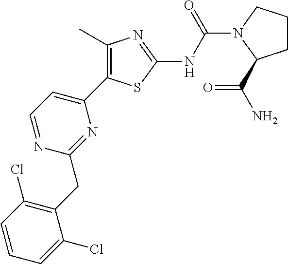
C1=NC(CC2=C(Cl)C=CC=C2Cl)=NC(C2=C(C)N=C(NC(=O)N3CCCC3C(=O)N)S2)=C1
